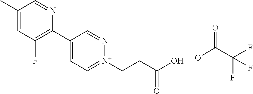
C1(C)=CC(F)=C(C2=CC=[N+](CCC(O)=O)N=C2)N=C1.O=C(C(F)(F)F)[-O]
